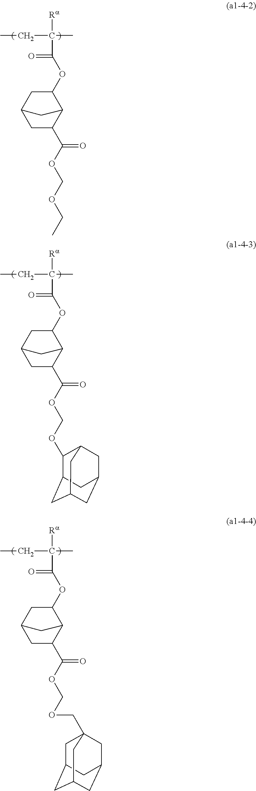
[Ra]C(C(=O)OC1CC2CC(C(OCOCC)=O)C1C2)(C)CC.[Ra]C(C(=O)OC1CC2CC(C(OCOC3C4CC5CC(CC3C5)C4)=O)C1C2)(C)CC.[Ra]C(C(=O)OC1CC2CC(C(OCOCC34CC5CC(CC(C3)C5)C4)=O)C1C2)(C)CC
